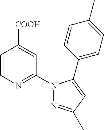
C1=CN=C(N2N=C(C)C=C2C2=CC=C(C)C=C2)C=C1[COOH]
